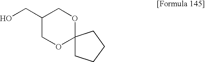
C(C1COC2(OC1)CCCC2)O
